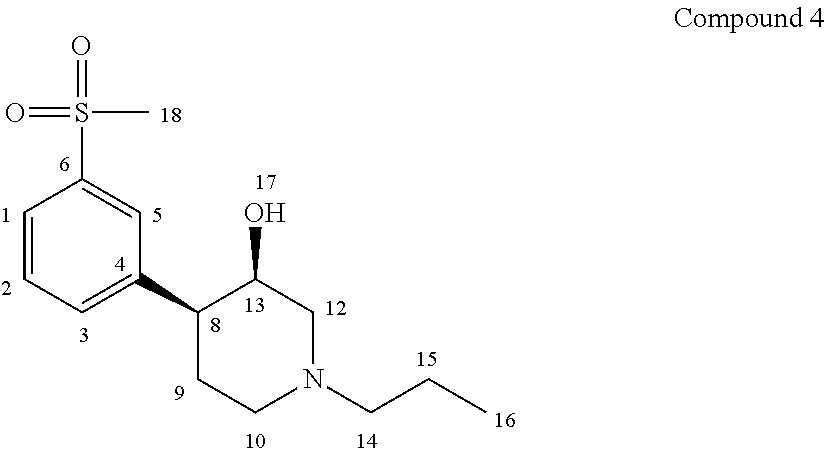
C1=CC=C(C2CCN(CCC)CC2O)C=C1S(=O)(=O)C
